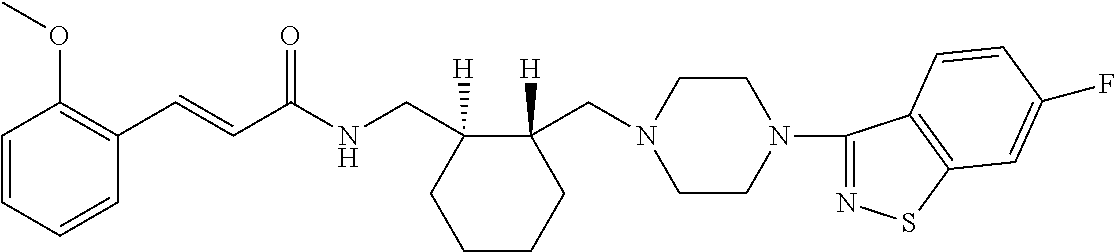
C1(C=CC(NCC2([H])CCCCC2(CN2CCN(C3=NSC4=C3C=CC(F)=C4)CC2)[H])=O)=C(OC)C=CC=C1
